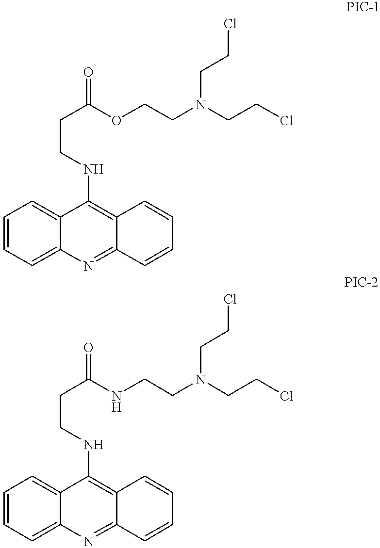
C12=NC3=CC=CC=C3C(NCCC(=O)OCCN(CCCl)CCCl)=C1C=CC=C2.C12=NC3=CC=CC=C3C(NCCC(=O)NCCN(CCCl)CCCl)=C1C=CC=C2
